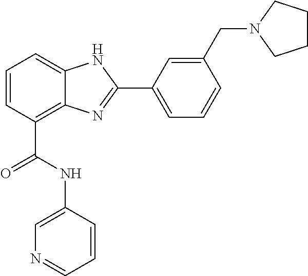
C1=CC(C(NC2=CN=CC=C2)=O)=C2C(=C1)NC(C1=CC=CC(CN3CCCC3)=C1)=N2
